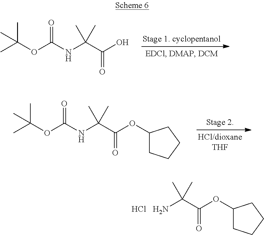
Cl.NC(C(OC1CCCC1)=O)(C)C.CC(OC(NC(C(O)=O)(C)C)=O)(C)C.CC(OC(NC(C(OC1CCCC1)=O)(C)C)=O)(C)C
